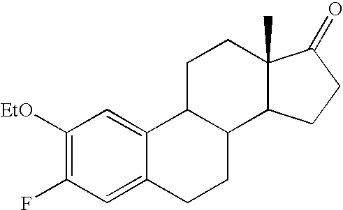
C1([EtO])=C(F)C=C2C(=C1)C1C(CC2)C2C(C)(CC1)C(=O)CC2
